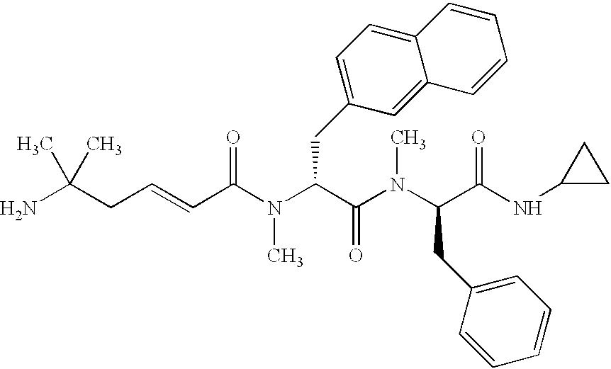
N(C(C(N(C(C(NC1CC1)=O)CC1=CC=CC=C1)C)=O)CC1=CC=C2C(=C1)C=CC=C2)(C)C(C=CCC(N)(C)C)=O
